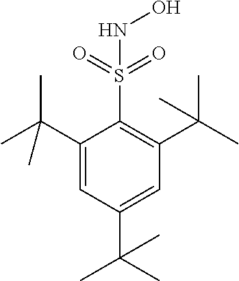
C1(C(C)(C)C)=CC(C(C)(C)C)=CC(C(C)(C)C)=C1S(=O)(=O)NO
